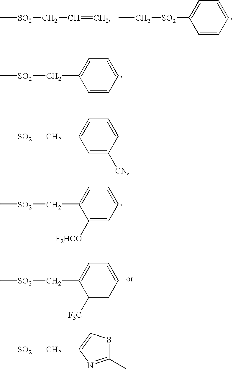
C1(C[SO2]C)=CC=CC=C1.C1(C[SO2]C)=CC=CC([CN])=C1.C1(C[SO2]C)=CC=CC=C1[F2HCO].C1(C[SO2]C)=CC=CC=C1[F3C].CC[SO2]C1=CC=CC=C1.C[SO2]CC=C.C1(C)=NC(C[SO2]C)=CS1
